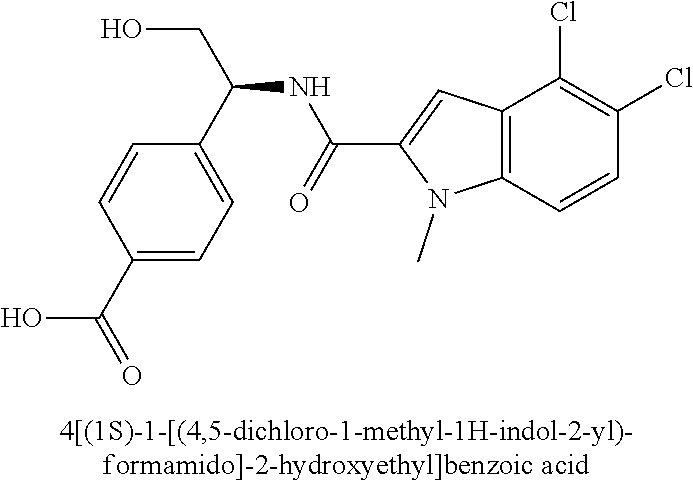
C1(C(O)=O)=CC=C(C(CO)NC(=O)C2=CC3=C(N2C)C=CC(Cl)=C3Cl)C=C1
